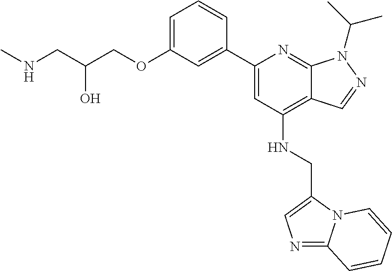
C(C(COC1=CC=CC(C2=CC(NCC3=CN=C4N3C=CC=C4)=C3C(=N2)N(C(C)C)N=C3)=C1)O)NC
